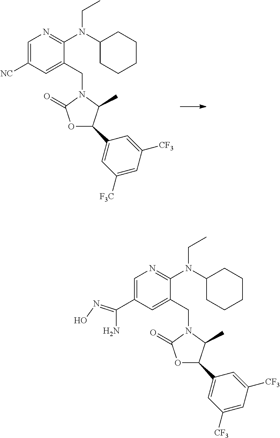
O1C(C2=CC([F3C])=CC([CF3])=C2)C(C)N(CC2=CC([NC])=CN=C2N(C2CCCCC2)CC)C1=O.O1C(=O)N(CC2=CC(C(N)=NO)=CN=C2N(C2CCCCC2)CC)C(C)C1C1=CC([CF3])=CC([CF3])=C1
